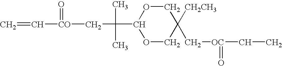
C=C[CO](=O)CC(C)(C1OCC([CH2CH3])(C[OC](=O)CC)CO1)C
